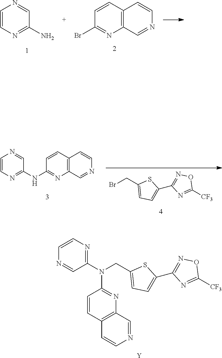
N1=C(N(CC2=CC=C(C3=NOC([CF3])=N3)S2)C2=NC3=C(C=C2)C=CN=C3)C=NC=C1.[Y].C1=CN=C(N)C=N1.C1(Br)=NC2=C(C=C1)C=CN=C2.BrCC1=CC=C(C2=NOC([CF3])=N2)S1.C1=CN=C(NC2=NC3=C(C=C2)C=CN=C3)C=N1
